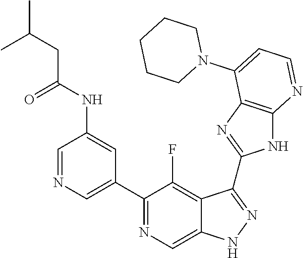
C1=NC=C(C2=NC=C3C(=C2F)C(C2=NC4=C(N2)N=CC=C4N2CCCCC2)=NN3)C=C1NC(=O)CC(C)C
